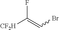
FC(=CBr)[CF2H]
